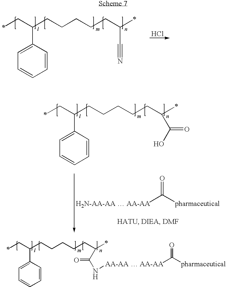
[pharmaceutical]C([H2N-AA-AA  AA-AA])=O.C(C(CCCCCC(C#N)C)C1=CC=CC=C1)C.Cl.C(C(CCCCCC(C(O)=O)C)C1=CC=CC=C1)C.[AA-AA  AA-AA](NC(C(CCCCCC(CC)C1=CC=CC=C1)C)=O)C([pharmaceutical])=O
